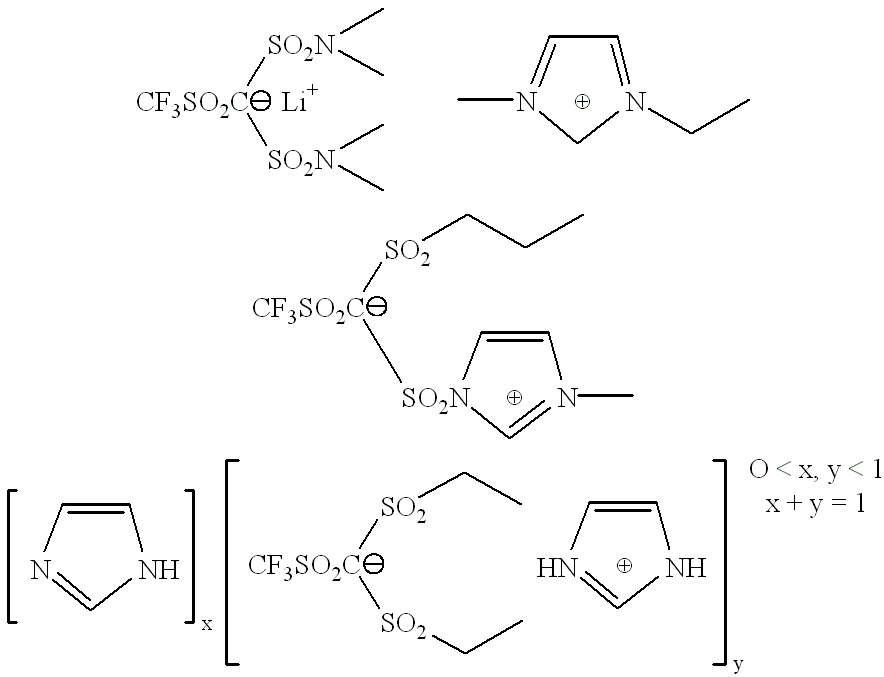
[CF3SO2C]([SO2N](C)C)[SO2N](C)C.[Li].N1(CC)=CC=N(C)C1.N1C=CN=C1.[CF3SO2C]([SO2]CC)[SO2]CC.N1C=CN=C1.[CF3SO2C]([SO2]CCC)[SO2N]1C=CN(C)=C1
